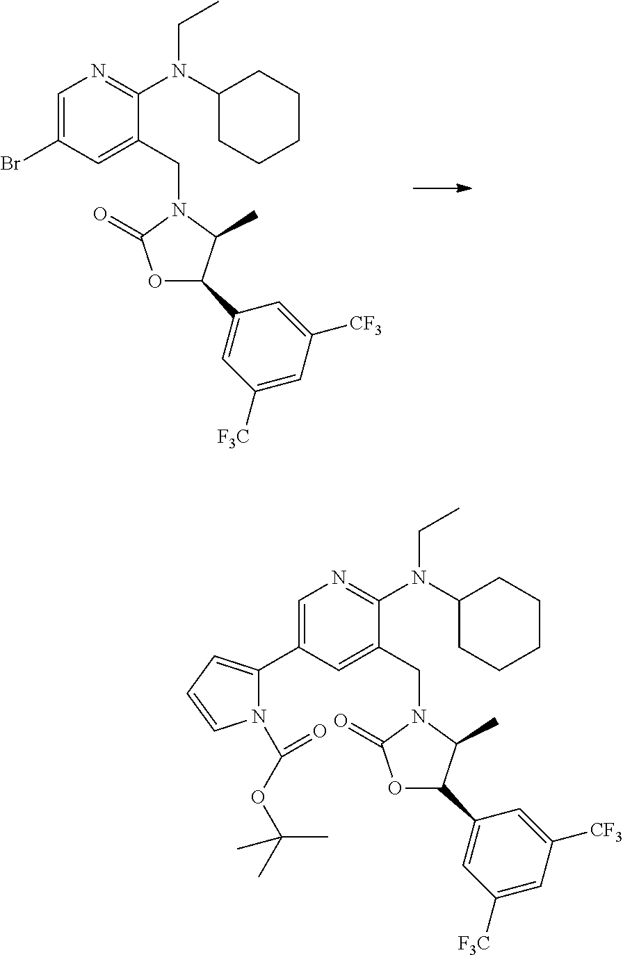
C1=C(Br)C=C(CN2C(=O)OC(C3=CC([F3C])=CC([CF3])=C3)C2C)C(N(C2CCCCC2)CC)=N1.C1=C(C2=CC=CN2C(OC(C)(C)C)=O)C=C(CN2C(=O)OC(C3=CC([F3C])=CC([CF3])=C3)C2C)C(N(C2CCCCC2)CC)=N1
